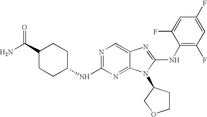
N1=C(NC2CCC(C(=O)N)CC2)N=C2C(=C1)N=C(NC1=C(F)C=C(F)C=C1F)N2C1CCOC1
